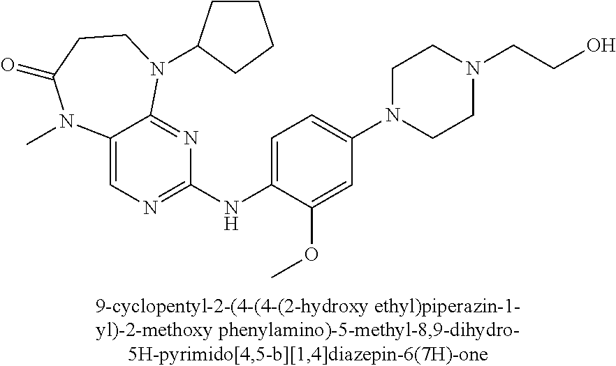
C12=CN=C(NC3=CC=C(N4CCN(CCO)CC4)C=C3OC)N=C1N(C1CCCC1)CCC(=O)N2C
